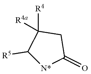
C1([R5])[N*]C(=O)CC1([R4])[R4a]
